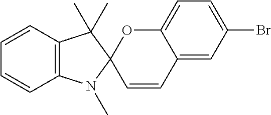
C12=C(C=CC=C1)C(C)(C)C1(N2C)C=CC2=CC(Br)=CC=C2O1
